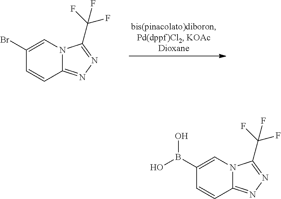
C1(Br)=CN2C(=NN=C2C(F)(F)F)C=C1.C1(B(O)O)=CN2C(=NN=C2C(F)(F)F)C=C1
